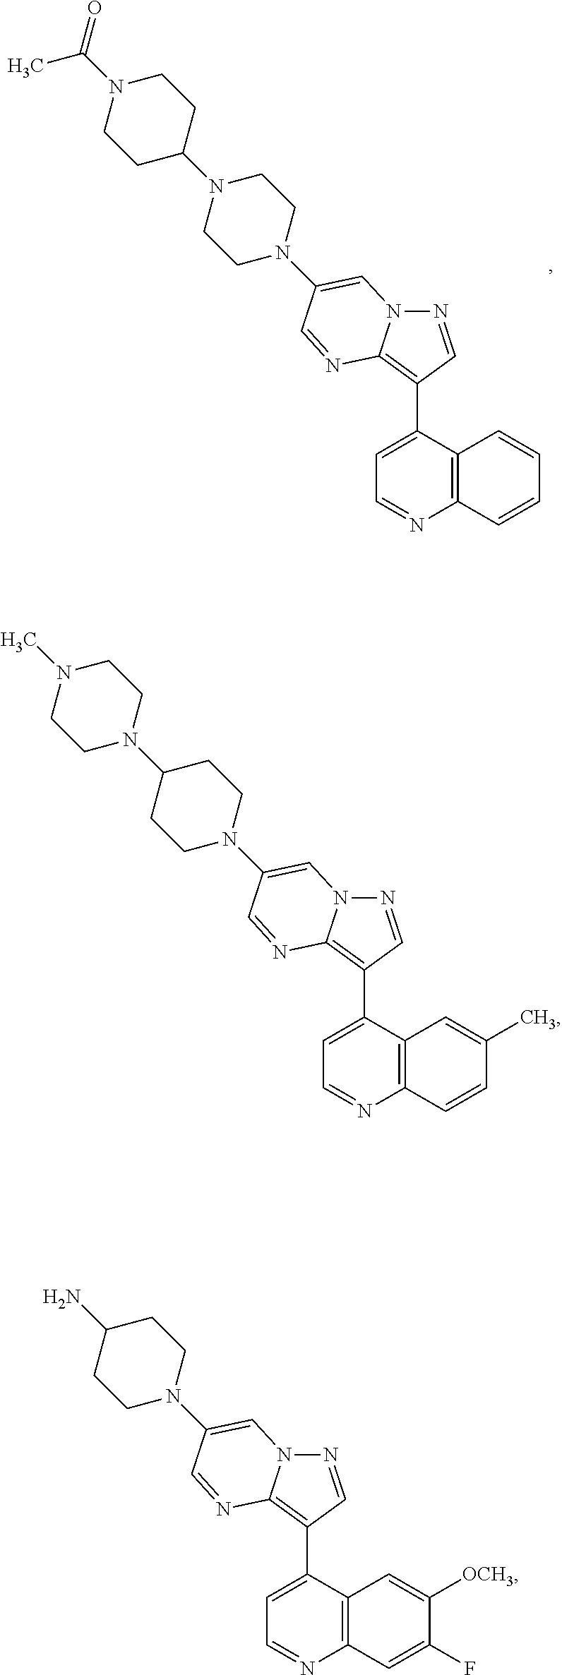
N1=CC(C2=CC=NC3=C2C=CC=C3)=C2N1C=C(N1CCN(C3CCN(C(=O)C)CC3)CC1)C=N2.N1=CC(C2=CC=NC3=C2C=C(C)C=C3)=C2N1C=C(N1CCC(N3CCN(C)CC3)CC1)C=N2.N1=CC(C2=CC=NC3=C2C=C([OCH3])C(F)=C3)=C2N1C=C(N1CCC(N)CC1)C=N2
